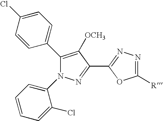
C1(C2=CC=C(Cl)C=C2)=C([OCH3])C(C2=NN=C([R])O2)=NN1C1=CC=CC=C1Cl
